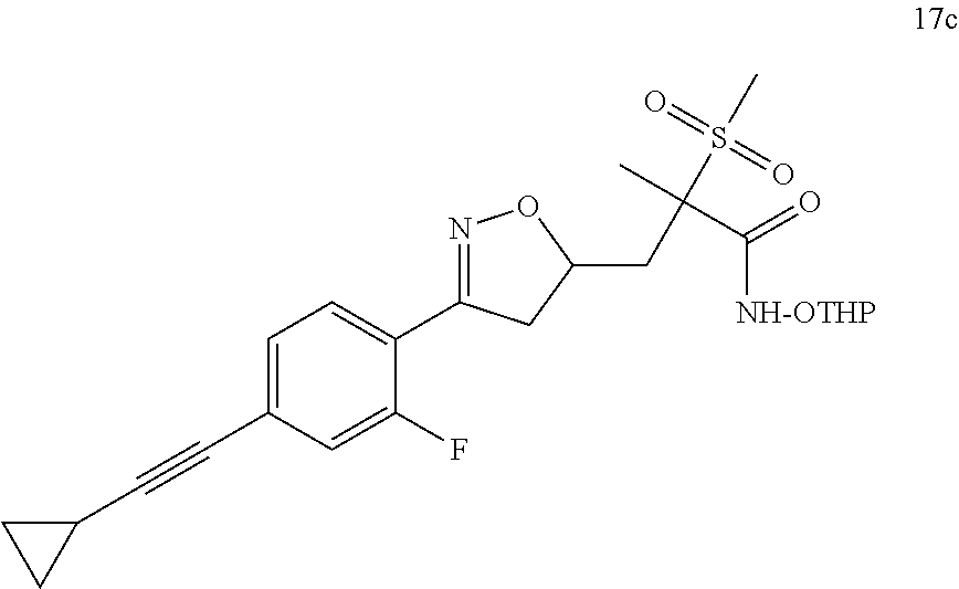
C1(C#CC2=CC=C(C3=NOC(CC(C(=O)[NH-OTHP])(S(=O)(=O)C)C)C3)C(F)=C2)CC1
